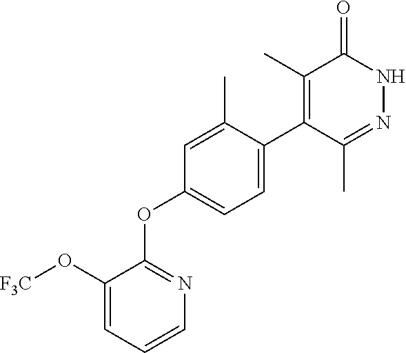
C1(O[F3C])=CC=CN=C1OC1=CC=C(C2=C(C)C(=O)NN=C2C)C(C)=C1
